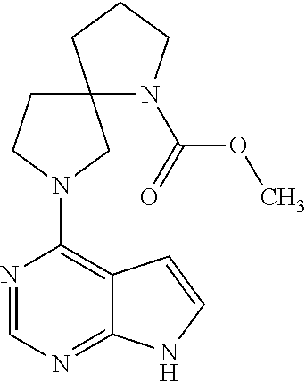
N1=CN=C2C(=C1N1CC3(N(C(OC)=O)CCC3)CC1)C=CN2
